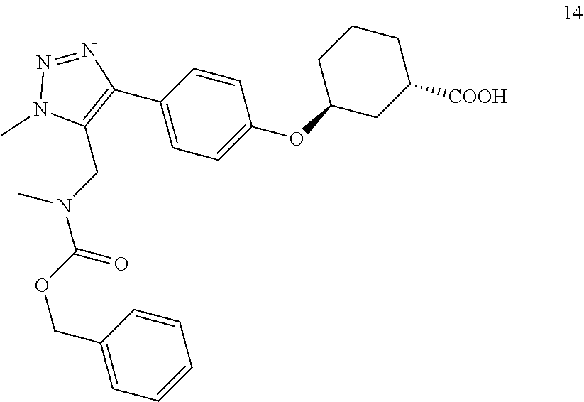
C1(C2=C(CN(C(OCC3=CC=CC=C3)=O)C)N(C)N=N2)=CC=C(OC2CC([COOH])CCC2)C=C1
